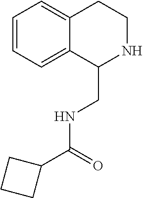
C1=CC=C2C(=C1)CCNC2CNC(C1CCC1)=O
